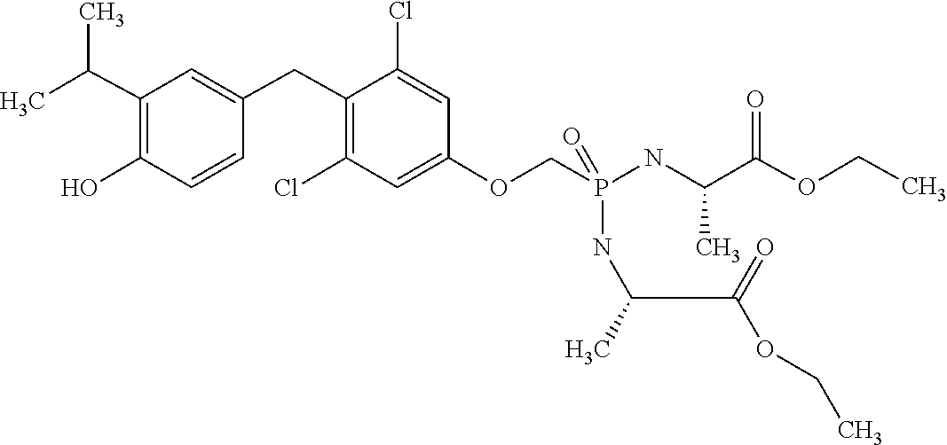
C(C(C)NP(COC1=CC(Cl)=C(CC2=CC(C(C)C)=C(O)C=C2)C(Cl)=C1)(=O)NC(C(OCC)=O)C)(=O)OCC
